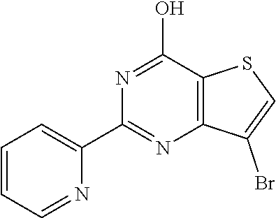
C1=CC=NC(C2=NC3=C(C(O)=N2)SC=C3Br)=C1
